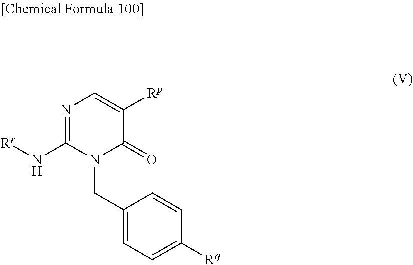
N1=C(N[Rr])N(CC2=CC=C([Rq])C=C2)C(=O)C([Rp])=C1
